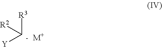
[R3][C-]([R2])[Y].[M+]
